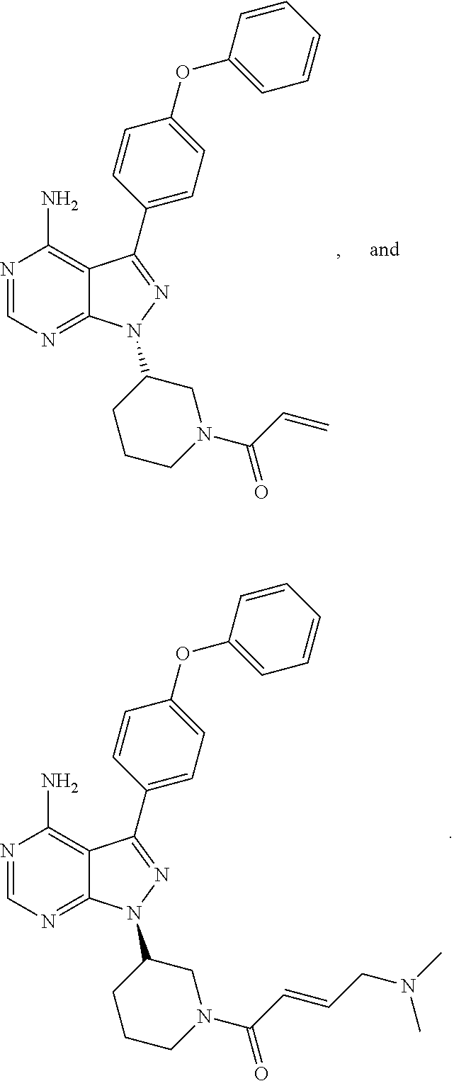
N1=CN=C2C(=C1N)C(C1=CC=C(OC3=CC=CC=C3)C=C1)=NN2C1CCCN(C(C=C)=O)C1.N1=CN=C2C(=C1N)C(C1=CC=C(OC3=CC=CC=C3)C=C1)=NN2C1CCCN(C(C=CCN(C)C)=O)C1
